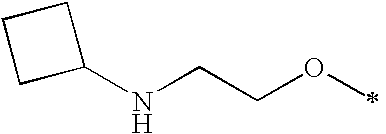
C1(NCCOC)CCC1
